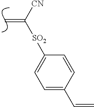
C=C([CN])[SO2]C1=CC=C(C=C)C=C1
